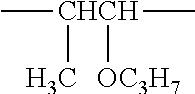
C[CHCH](C)([OC3H7])C
